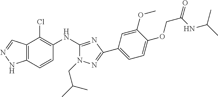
C12=C(C=CC(NC3=NC(C4=CC=C(OCC(=O)NC(C)C)C(OC)=C4)=NN3CC(C)C)=C1Cl)NN=C2
